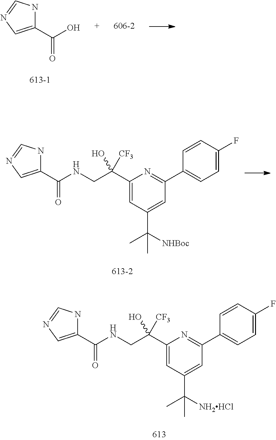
C(=O)(O)C1=CN=CN1.C(C(C1=CC(C([NHBoc])(C)C)=CC(C2=CC=C(F)C=C2)=N1)(O)[CF3])NC(=O)C1=CN=CN1.C(C(C1=CC(C([NH2HCl])(C)C)=CC(C2=CC=C(F)C=C2)=N1)(O)[CF3])NC(=O)C1=CN=CN1
